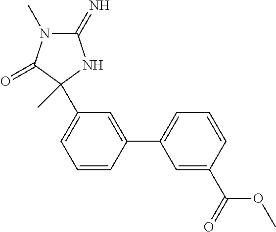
C1(=N)N(C)C(=O)C(C)(C2=CC=CC(C3=CC=CC(C(=O)OC)=C3)=C2)N1
